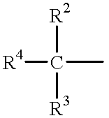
[R4]C([R3])([R2])C
